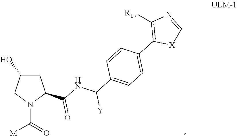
C1C(O)CN(C([M])=O)C1C(=O)NC(C1=CC=C(C2=C([R17])N=C[X]2)C=C1)[Y]
